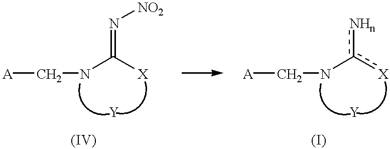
[A]CNC([X])=N[NO2].[A]CNc([X])[NHn]
